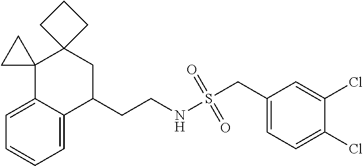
C1=C2C(=CC=C1)C1(C3(CC2CCNS(CC2=CC=C(Cl)C(Cl)=C2)(=O)=O)CCC3)CC1
